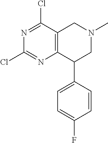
C1=CC(C2C3=C(CN(C)C2)C(Cl)=NC(Cl)=N3)=CC=C1F
